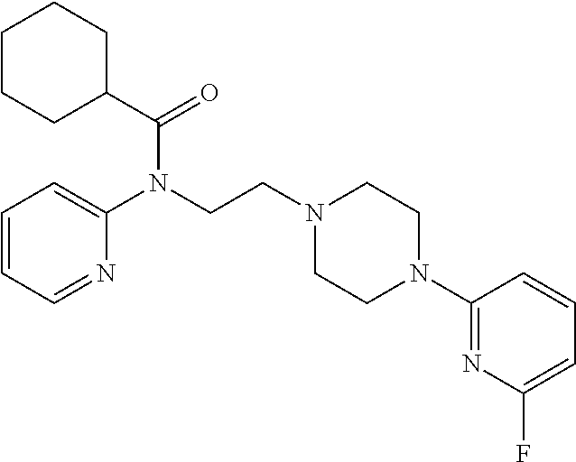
C(N1CCN(C2=NC(F)=CC=C2)CC1)CN(C1=CC=CC=N1)C(=O)C1CCCCC1
